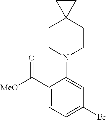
C1CN(C2=CC(Br)=CC=C2C([MeO])=O)CCC12CC2
